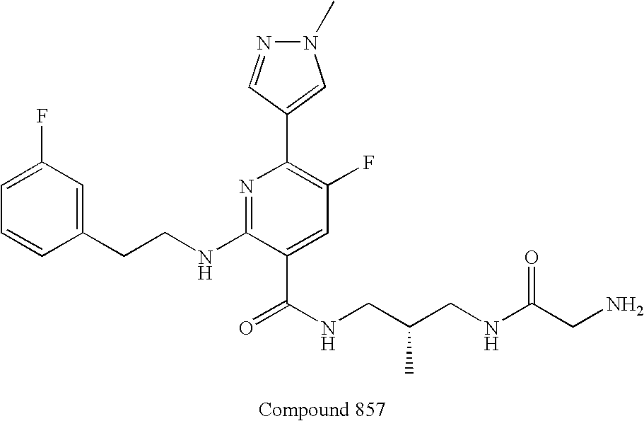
C1=CC(CCNC2=NC(C3=CN(C)N=C3)=C(F)C=C2C(NCC(CNC(CN)=O)C)=O)=CC(F)=C1
